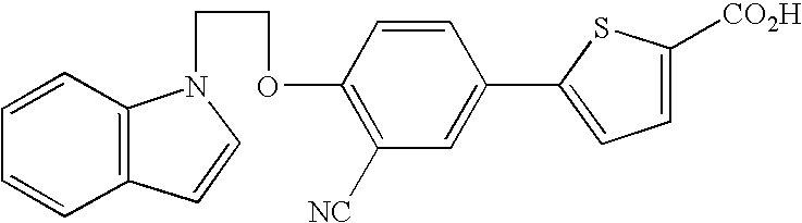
C1(OCCN2C3=C(C=C2)C=CC=C3)=C([NC])C=C(C2=CC=C([CO2H])S2)C=C1
